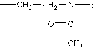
CCCN(C)C(C)=O
